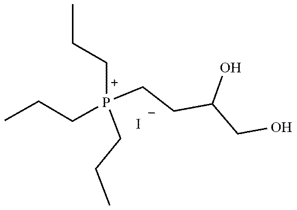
[P+](CCC)(CCC(CO)O)(CCC)CCC.[I-]
